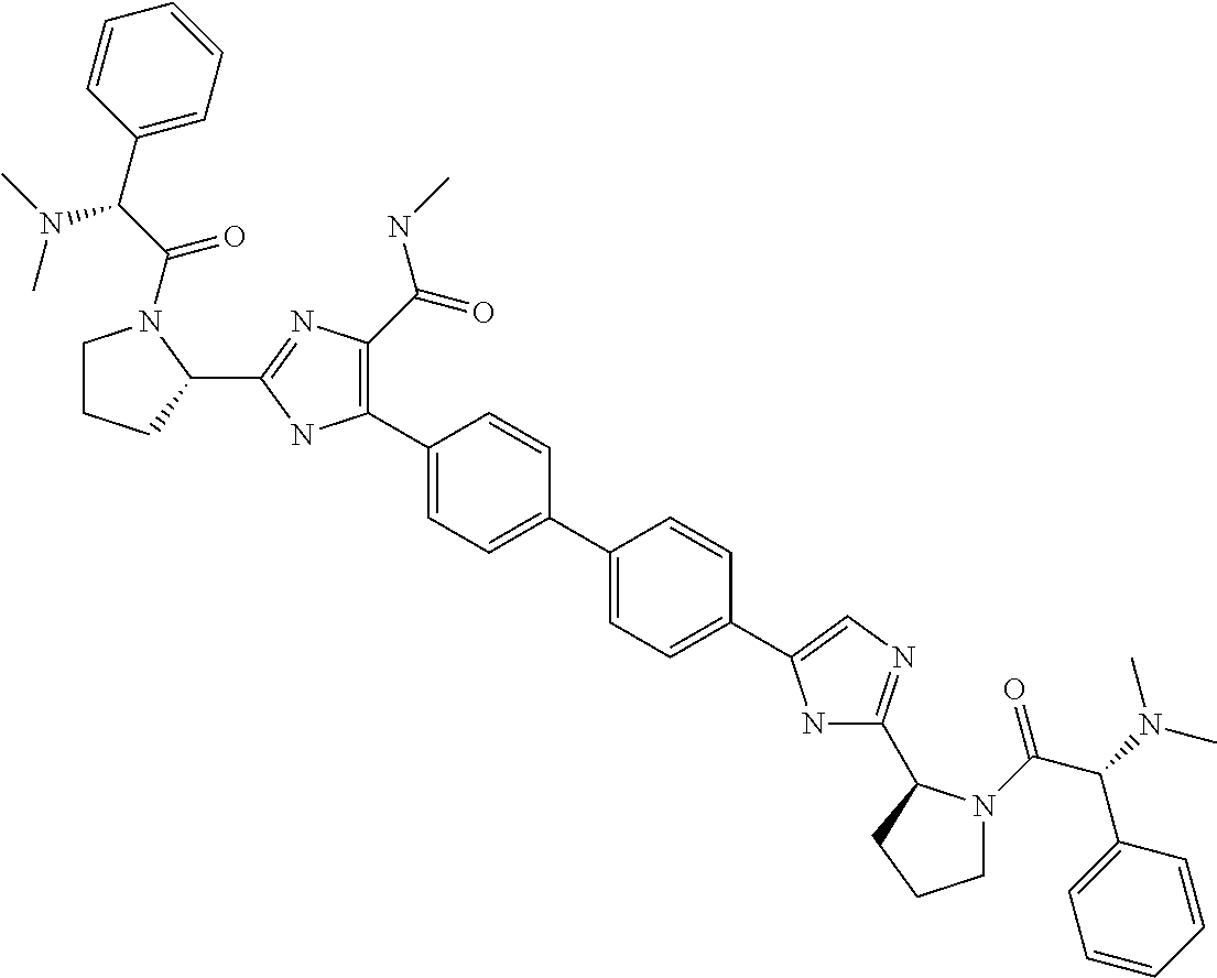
C1CCC(C2=NC(C(NC)=O)=C(C3=CC=C(C4=CC=C(C5=CN=C(C6N(C(C(C7=CC=CC=C7)N(C)C)=O)CCC6)N5)C=C4)C=C3)N2)N1C(C(C1=CC=CC=C1)N(C)C)=O
